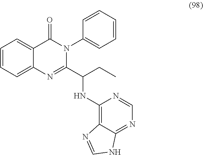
C1=CC=C2C(=C1)C(=O)N(C1=CC=CC=C1)C(C(CC)NC1=C3C(=NC=N1)NC=N3)=N2
